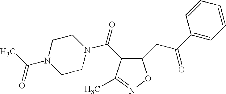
C1(C)=NOC(CC(C2=CC=CC=C2)=O)=C1C(N1CCN(C(C)=O)CC1)=O
